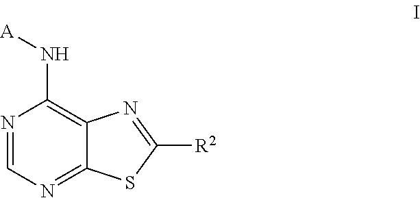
N1=CN=C2C(=C1N[A])N=C([R2])S2
